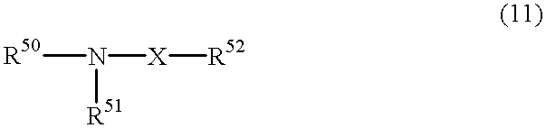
[R50]N([X][R52])[R51]
